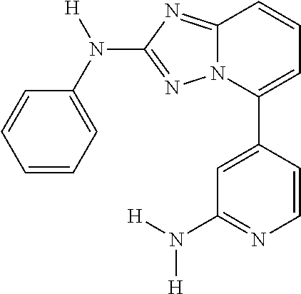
C1=CC=C(N([H])C2=NN3C(=N2)C=CC=C3C2=CC(N([H])[H])=NC=C2)C=C1
